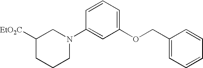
C1([EtO2C])CCCN(C2=CC(OCC3=CC=CC=C3)=CC=C2)C1
